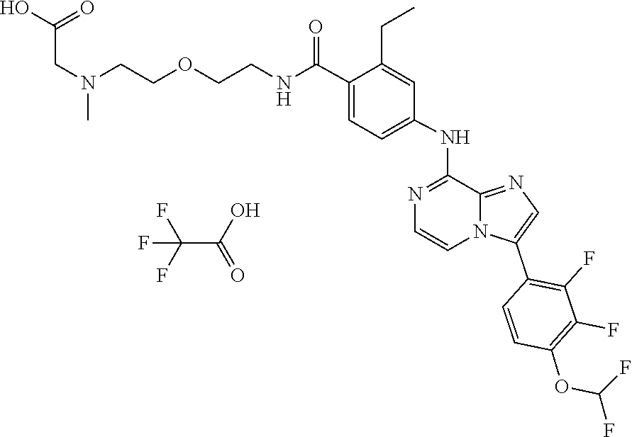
C1=C(C(NCCOCCN(CC(=O)O)C)=O)C(CC)=CC(NC2=NC=CN3C2=NC=C3C2=C(F)C(F)=C(OC(F)F)C=C2)=C1.C(C(=O)O)(F)(F)F
